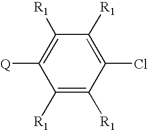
C1([Q])=C([R1])C([R1])=C(Cl)C([R1])=C1[R1]
